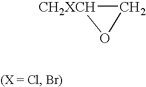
[CH2XCH]1CO1
